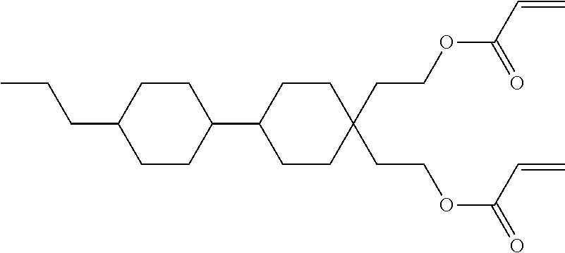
CCCC1CCC(C2CCC(CCOC(=O)C=C)(CCOC(=O)C=C)CC2)CC1
